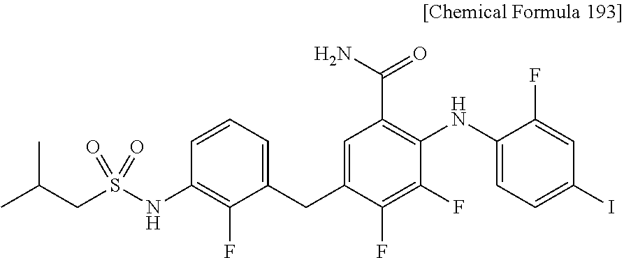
C1=C(NC2=C(C(N)=O)C=C(CC3=CC=CC(NS(CC(C)C)(=O)=O)=C3F)C(F)=C2F)C(F)=CC(I)=C1
